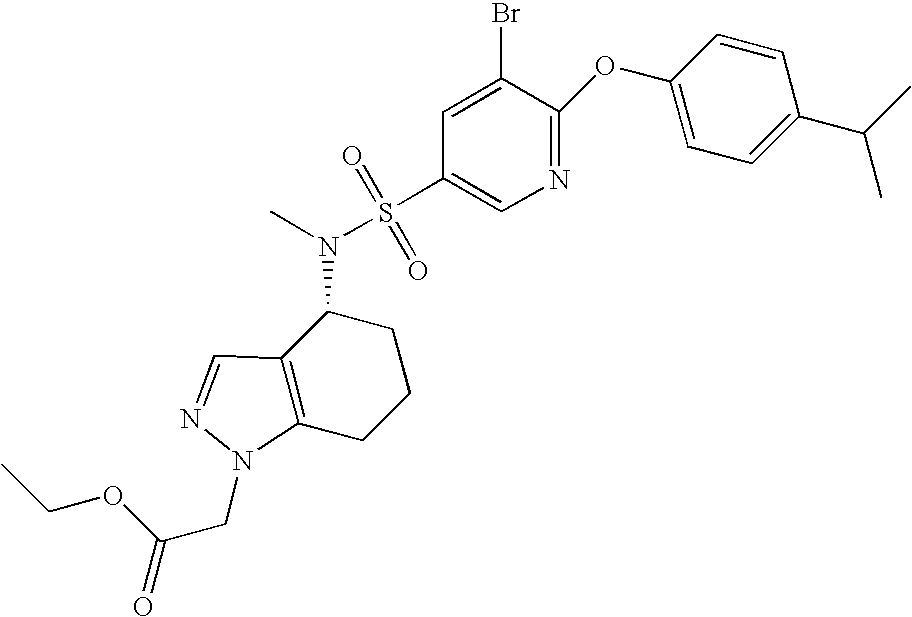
C1(OC2=NC=C(S(N(C3C4=C(CCC3)N(CC(=O)OCC)N=C4)C)(=O)=O)C=C2Br)=CC=C(C(C)C)C=C1
